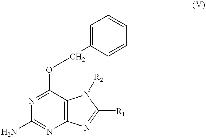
C(OC1=NC(N)=NC2=C1N([R2])C([R1])=N2)C1=CC=CC=C1
